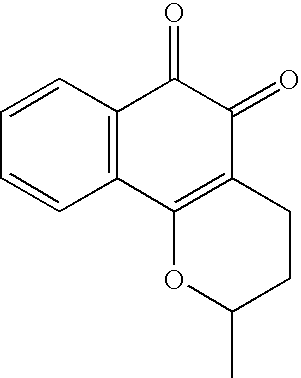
C1=CC=CC2=C1C(=O)C(=O)C1=C2OC(C)CC1
